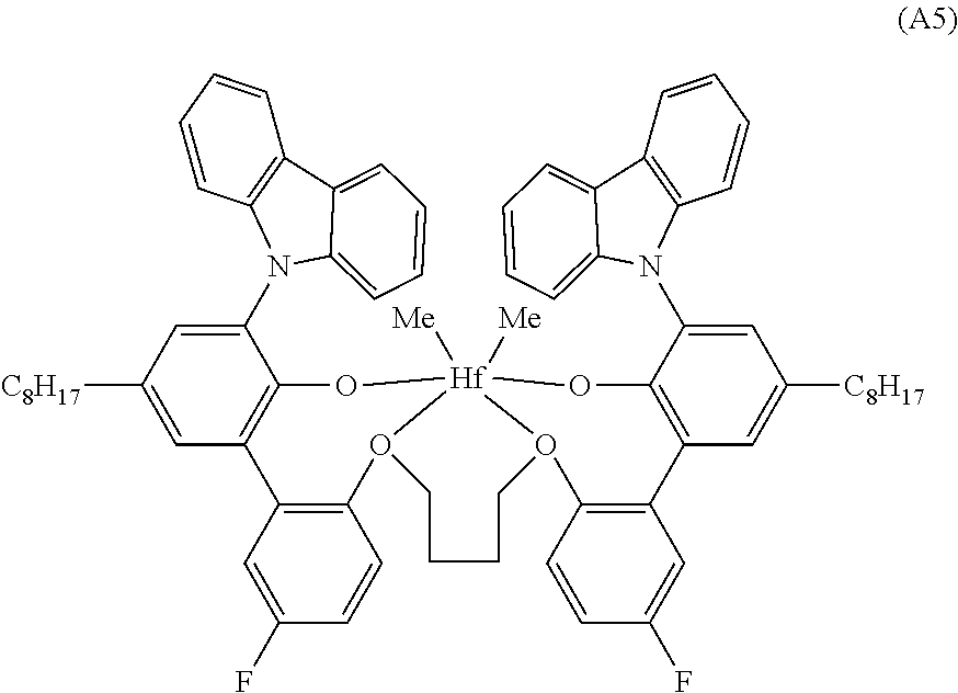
C1=C([C8H17])C=C(N2C3=C(C=CC=C3)C3=CC=CC=C23)C2=C1C1=C(C=CC(F)=C1)O1CCCCO3C4=C(C=C(F)C=C4)C4=C(C(N5C6=C(C=CC=C6)C6=CC=CC=C56)=CC([C8H17])=C4)O[Hf]13([Me])([Me])O2
